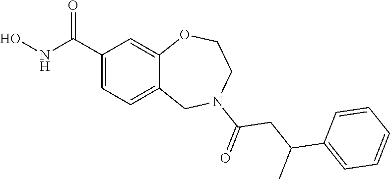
C1(C(NO)=O)=CC=C2C(=C1)OCCN(C(=O)CC(C1=CC=CC=C1)C)C2
